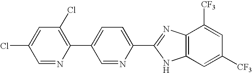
C1=NC(C2=CC=C(C3=NC4=C(C=C([CF3])C=C4[CF3])N3)N=C2)=C(Cl)C=C1Cl
